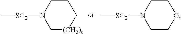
C1[(CH2)s]CCCN1[SO2]C.C1COCCN1[SO2]C
